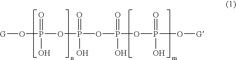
[G]OP(OP(OP(=O)(O)OP(=O)(O)O[G])(=O)O)(=O)O
